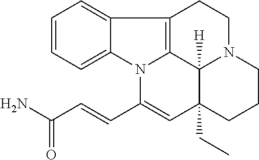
C1=CC=C2C(=C1)C1=C3N2C(C=CC(N)=O)=CC2(CC)C3([H])N(CC1)CCC2
